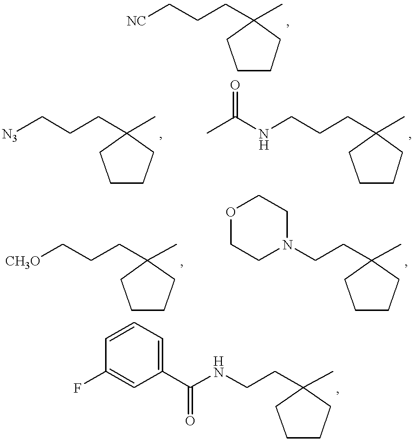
C1CCC(CCC[N3])(C)C1.C1CCC(CCCNC(C)=O)(C)C1.C1CCC(CCC[CH3O])(C)C1.C1CCC(CCN2CCOCC2)(C)C1.C1CCC(CCNC(C2=CC=CC(F)=C2)=O)(C)C1.C1CCC(CCC[NC])(C)C1
